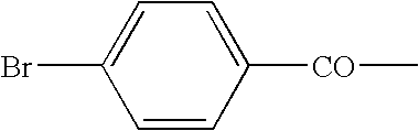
C1=CC([CO]C)=CC=C1Br
